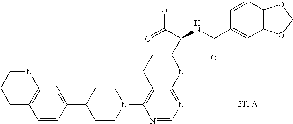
[2TFA].C1=CC(C2CCN(C3=C(CC)C(NCC(NC(C4=CC5=C(C=C4)OCO5)=O)C(=O)O)=NC=N3)CC2)=NC2=C1CCCN2
